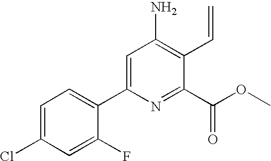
C1=C(Cl)C=C(F)C(C2=CC(N)=C(C=C)C(C(=O)OC)=N2)=C1
